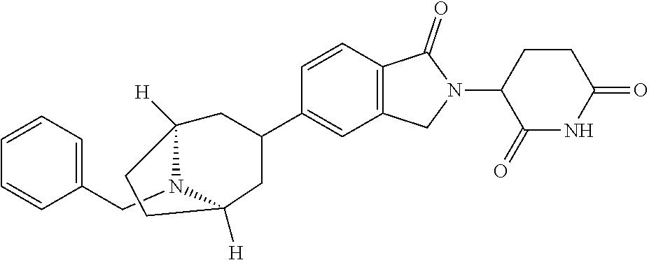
C(N1C2([H])CC(C3=CC4=C(C=C3)C(=O)N(C3C(=O)NC(=O)CC3)C4)CC1([H])CC2)C1=CC=CC=C1
